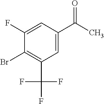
C(C1=CC(C(F)(F)F)=C(Br)C(F)=C1)(C)=O
